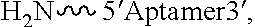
N[5Aptamer3]
